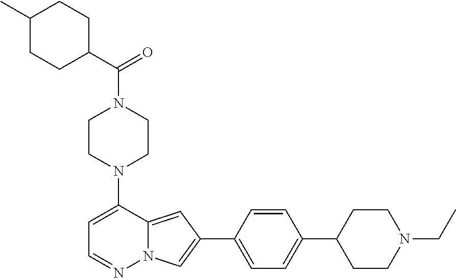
N1(C2=CC=NN3C2=CC(C2=CC=C(C4CCN(CC)CC4)C=C2)=C3)CCN(C(=O)C2CCC(C)CC2)CC1
